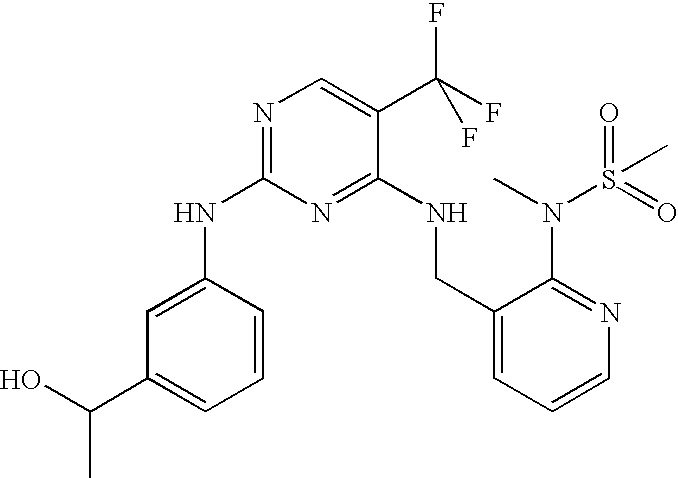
N(C1=NC=C(C(F)(F)F)C(NCC2=CC=CN=C2N(C)S(C)(=O)=O)=N1)C1=CC(C(O)C)=CC=C1
